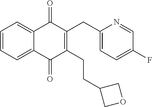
C1=C2C(=O)C(CC3=CC=C(F)C=N3)=C(CCC3COC3)C(=O)C2=CC=C1
